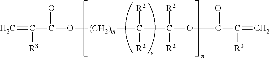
C=C(C(O[(CH2)m]C(C(OC(C(=C)[R3])=O)([R2])[R2])([R2])[R2])=O)[R3]
